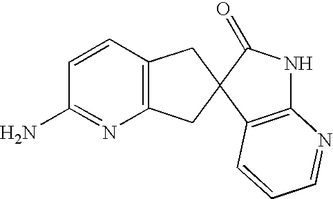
C1=CC2=C(N=C1N)CC1(C2)C2=C(NC1=O)N=CC=C2
